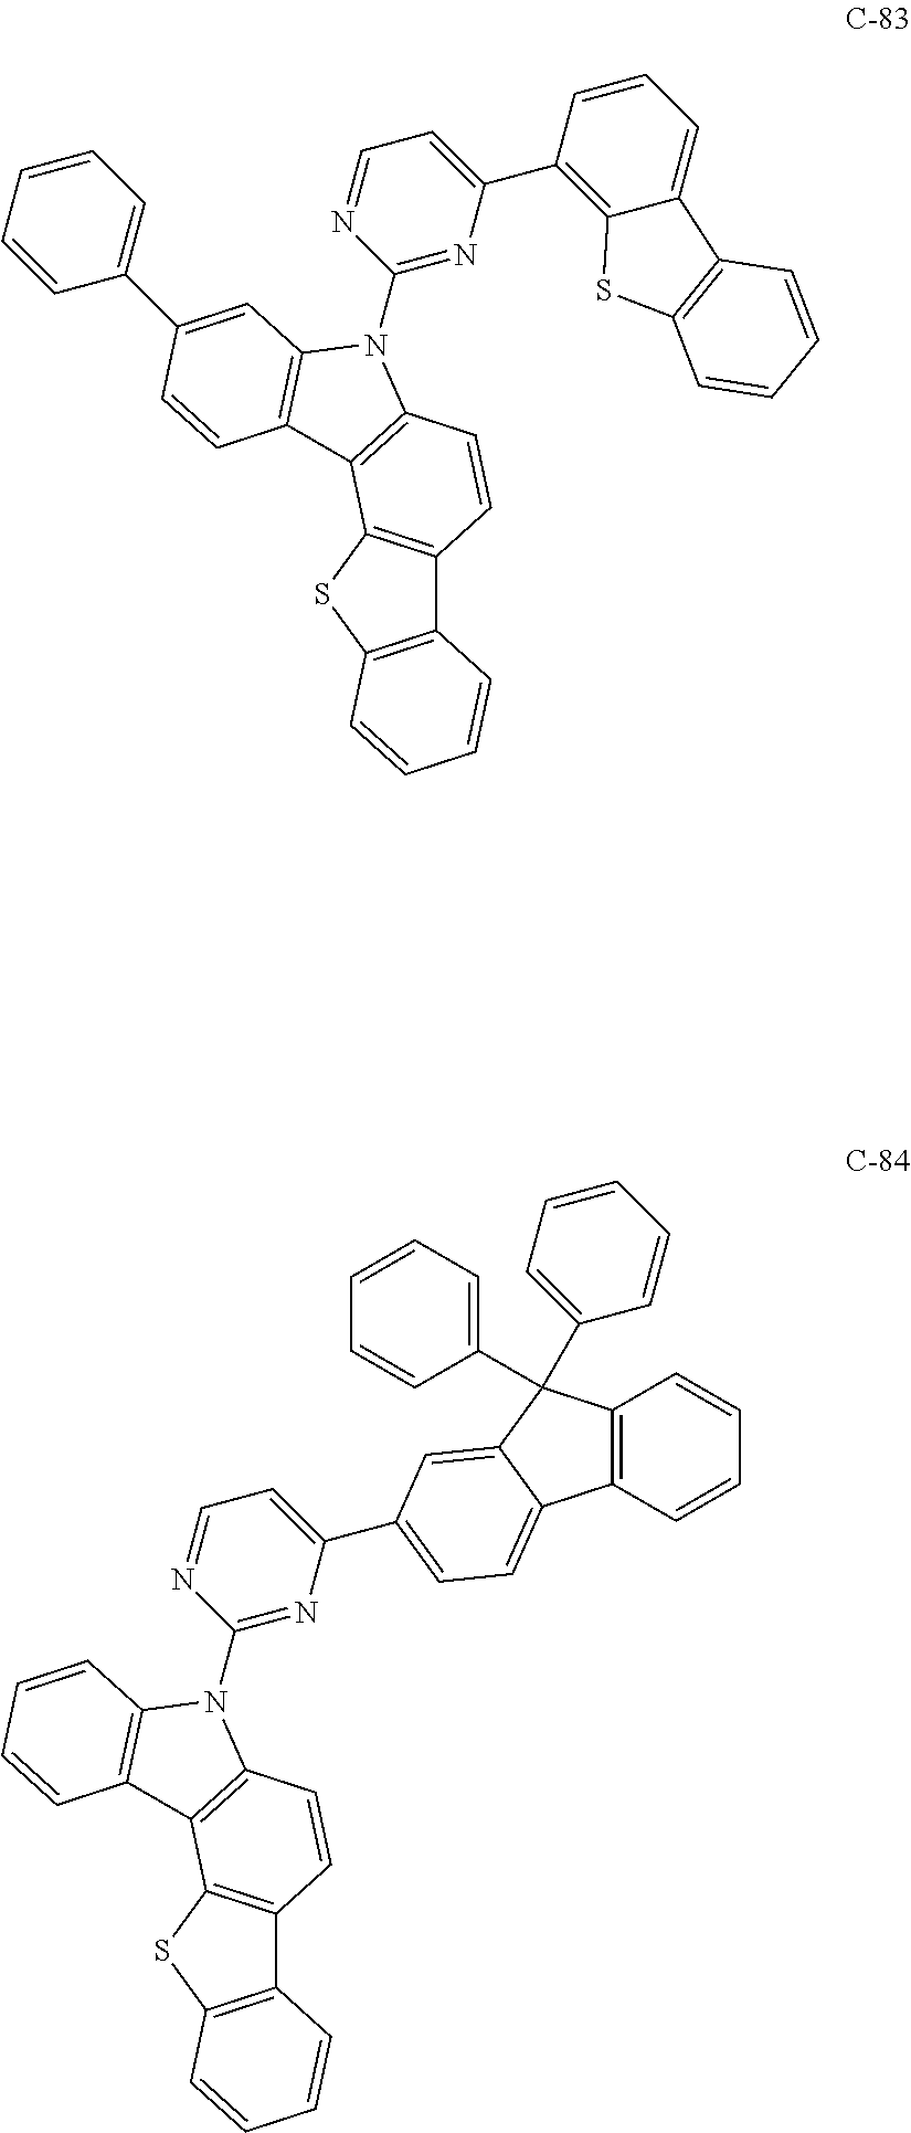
C12=C(SC3=C1C=CC1=C3C3=C(C=C(C4=CC=CC=C4)C=C3)N1C1=NC(C3=C4C(=CC=C3)C3=C(S4)C=CC=C3)=CC=N1)C=CC=C2.C12=C(SC3=C1C=CC1=C3C3=C(C=CC=C3)N1C1=NC(C3=CC=C4C5=C(C=CC=C5)C(C5=CC=CC=C5)(C5=CC=CC=C5)C4=C3)=CC=N1)C=CC=C2
